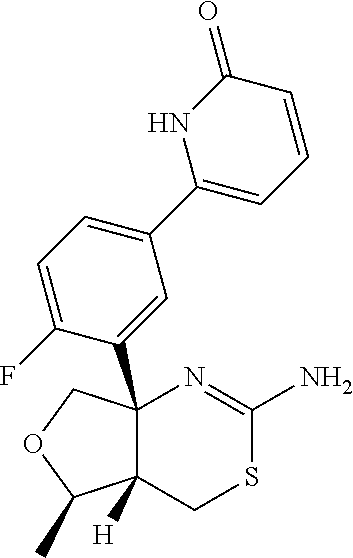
C12(C3=CC(C4=CC=CC(=O)N4)=CC=C3F)C([H])(CSC(N)=N1)C(C)OC2
